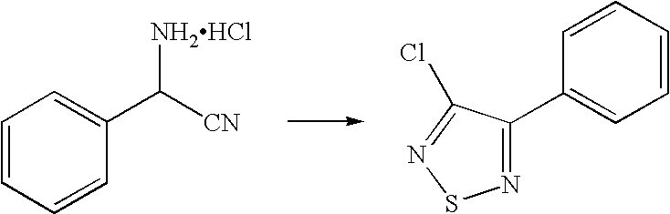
C1=CC=CC(C([CN])[NH2HCl])=C1.N1=C(C2=CC=CC=C2)C(Cl)=NS1
